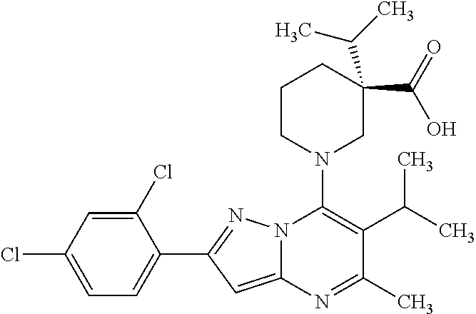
C1(Cl)=CC(Cl)=CC=C1C1=NN2C(=C1)N=C(C)C(C(C)C)=C2N1CC(C(O)=O)(C(C)C)CCC1
